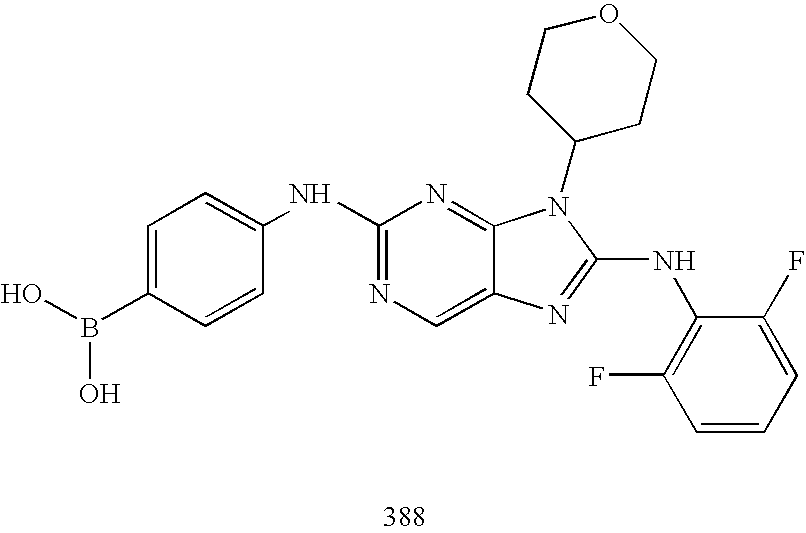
C1(NC2=CC=C(B(O)O)C=C2)=NC=C2C(=N1)N(C1CCOCC1)C(NC1=C(F)C=CC=C1F)=N2
